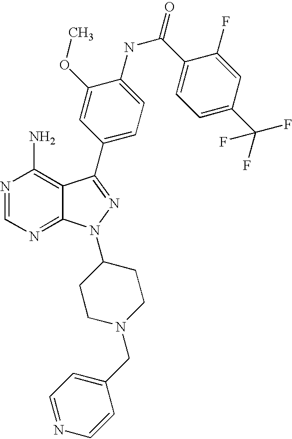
N1=CN=C2C(=C1N)C(C1=CC=C(NC(C3=CC=C(C(F)(F)F)C=C3F)=O)C(OC)=C1)=NN2C1CCN(CC2=CC=NC=C2)CC1
